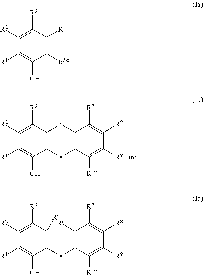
C12=C(C([R3])=C([R2])C([R1])=C1O)[Y]C1=C(C([R10])=C([R9])C([R8])=C1[R7])[X]2.C1([R5a])=C([R4])C([R3])=C([R2])C([R1])=C1O.C1([X]C2=C([R6])C([R7])=C([R8])C([R9])=C2[R10])=C([R4])C([R3])=C([R2])C([R1])=C1O
